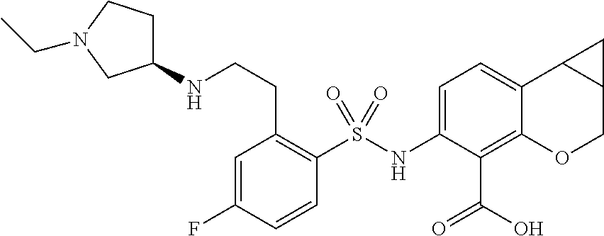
C1(NS(C2=C(CCNC3CCN(CC)C3)C=C(F)C=C2)(=O)=O)=CC=C2C(=C1C(O)=O)OCC1C2C1
